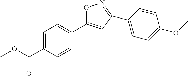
COC(=O)C1=CC=C(C2=CC(C3=CC=C(OC)C=C3)=NO2)C=C1
